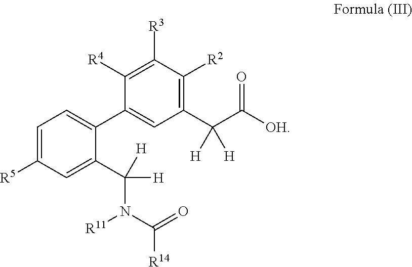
C1(C(C([OH])=O)([H])[H])=C([R2])C([R3])=C([R4])C(C2=CC=C([R5])C=C2C(N(C([R14])=O)[R11])([H])[H])=C1
